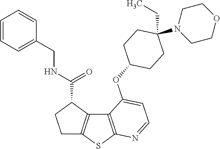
C12=C(SC3=C1C(C(NCC1=CC=CC=C1)=O)CC3)N=CC=C2OC1CCC(CC)(N2CCOCC2)CC1
